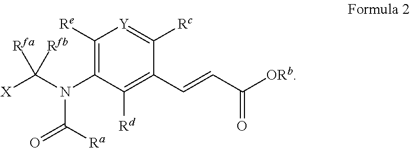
C1([Re])=C(N(C(=O)[Ra])C([X])([Rfa])[Rfb])C([Rd])=C(C=CC([ORb])=O)C([Rc])=[Y]1
